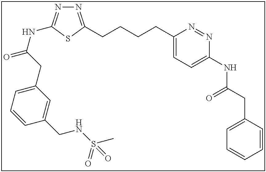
N1=C(CCCCC2=CC=C(NC(CC3=CC=CC=C3)=O)N=N2)SC(NC(=O)CC2=CC=CC(CNS(C)(=O)=O)=C2)=N1
